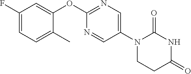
C1(OC2=NC=C(N3CCC(=O)NC3=O)C=N2)=CC(F)=CC=C1C
